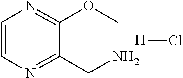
C1=CN=C(CN)C(OC)=N1.Cl[H]
